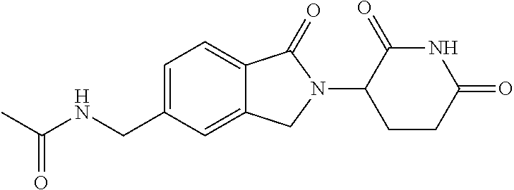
CC(NCC1=CC=C2C(=C1)CN(C1CCC(=O)NC1=O)C2=O)=O
